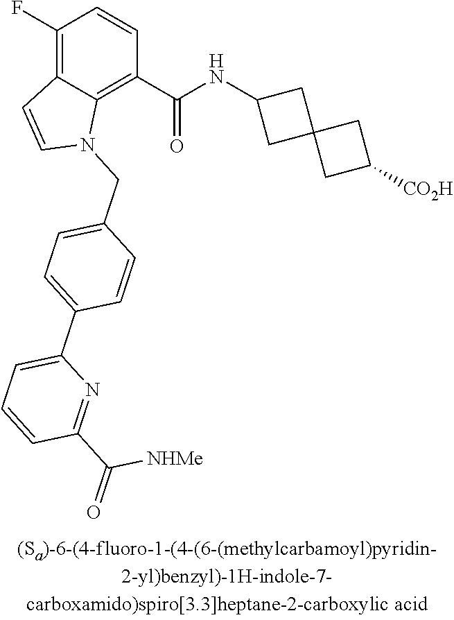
C1(F)=C2C(=C(C(NC3CC4(C3)CC([CO2H])C4)=O)C=C1)N(CC1=CC=C(C3=CC=CC(C(=O)[NHMe])=N3)C=C1)C=C2
